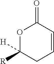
O1C([H])([R])CC=CC1=O
